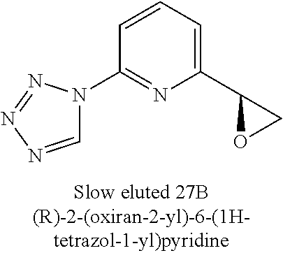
C1=NN=NN1C1=NC(C2OC2)=CC=C1
